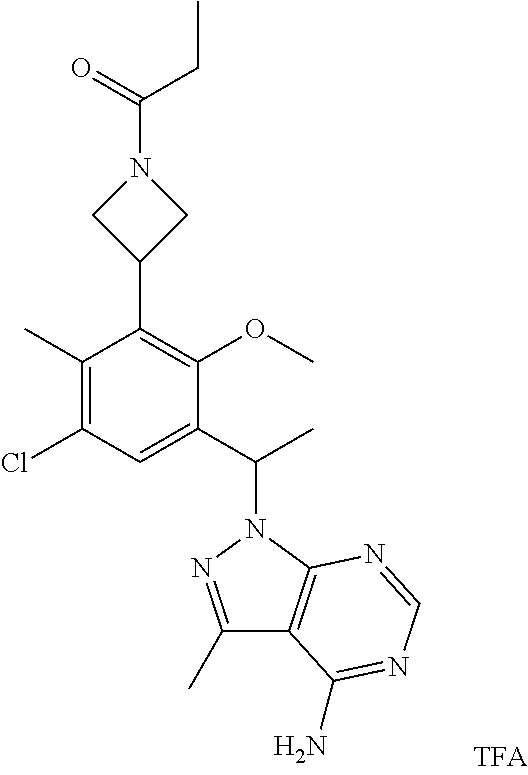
C1(C2=C(OC)C(C(N3N=C(C)C4=C3N=CN=C4N)C)=CC(Cl)=C2C)CN(C(=O)CC)C1
